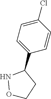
C1=C(C2NOCC2)C=CC(Cl)=C1
